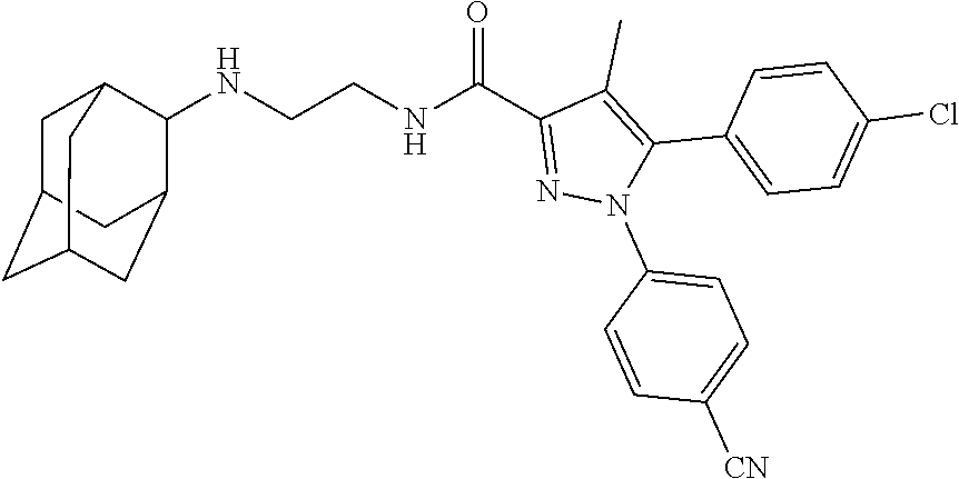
N(CCNC(C1=NN(C2=CC=C([CN])C=C2)C(C2=CC=C(Cl)C=C2)=C1C)=O)C1C2CC3CC(CC1C3)C2
